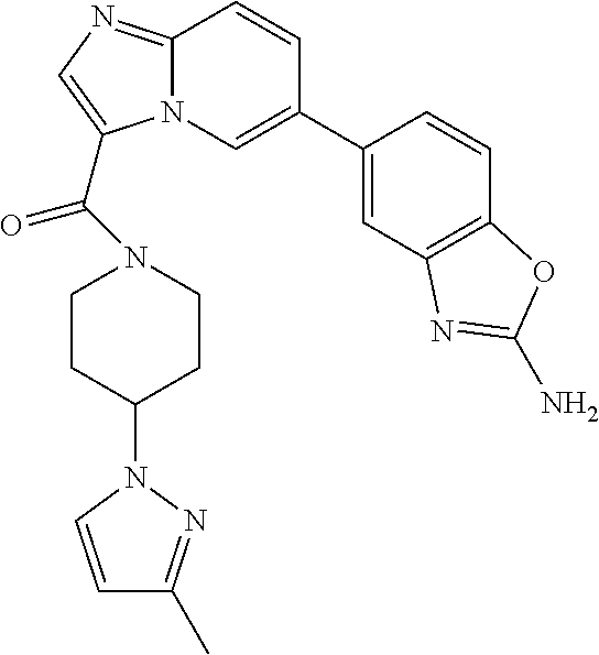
N12C(=NC=C1C(=O)N1CCC(N3N=C(C)C=C3)CC1)C=CC(C1=CC3=C(C=C1)OC(N)=N3)=C2
